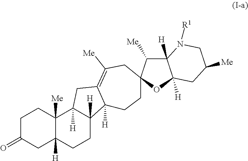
C1C(=O)CC2([H])C([Me])(C1)C1([H])C([H])(CC2)C2([H])C(=C([Me])CC3(CC2)C([Me])C2([H])C([H])(O3)CC([Me])CN2[R1])C1
